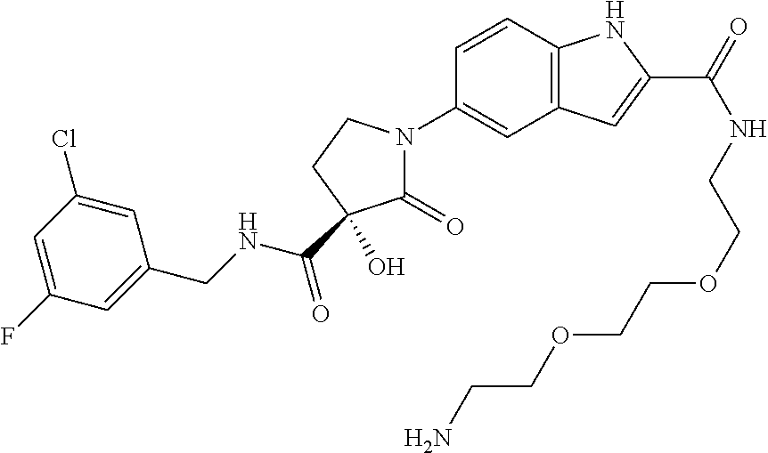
C1(=O)N(C2=CC3=C(C=C2)NC(C(NCCOCCOCCN)=O)=C3)CCC1(C(=O)NCC1=CC(F)=CC(Cl)=C1)O
